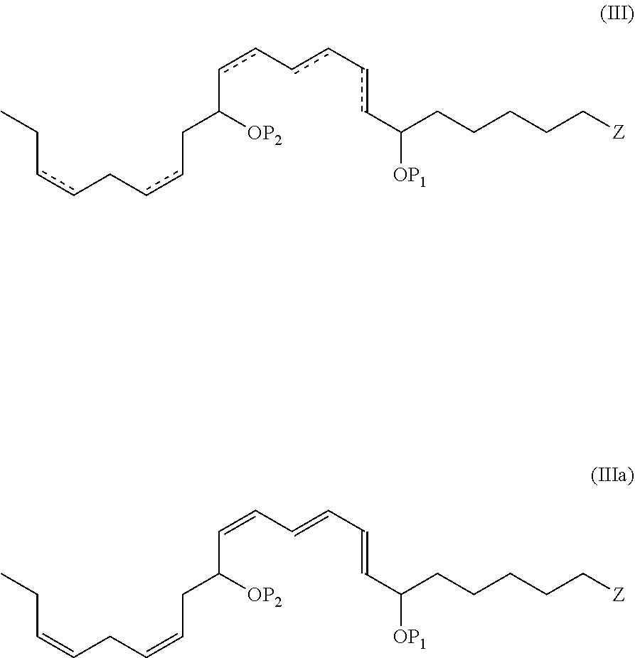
CCC=CCC=CCC(C=CC=CC=CC(CCCCC[Z])[OP1])[OP2].CCccCccCC(cc-cc-ccC(CCCCC[Z])[OP1])[OP2]
